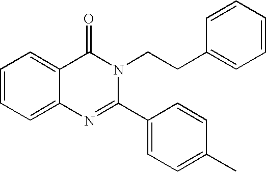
C1=CC=C2C(=C1)C(=O)N(CCC1=CC=CC=C1)C(C1=CC=C(C)C=C1)=N2
